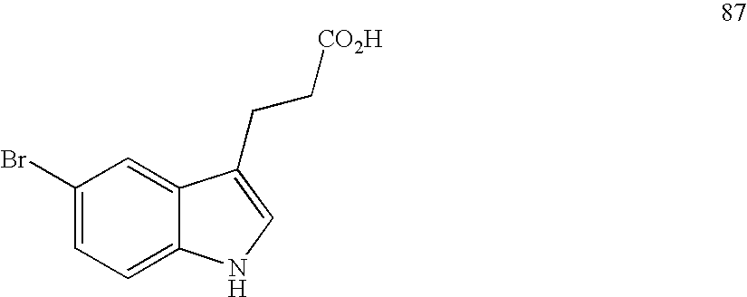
C1(Br)=CC=C2C(=C1)C(CC[CO2H])=CN2
